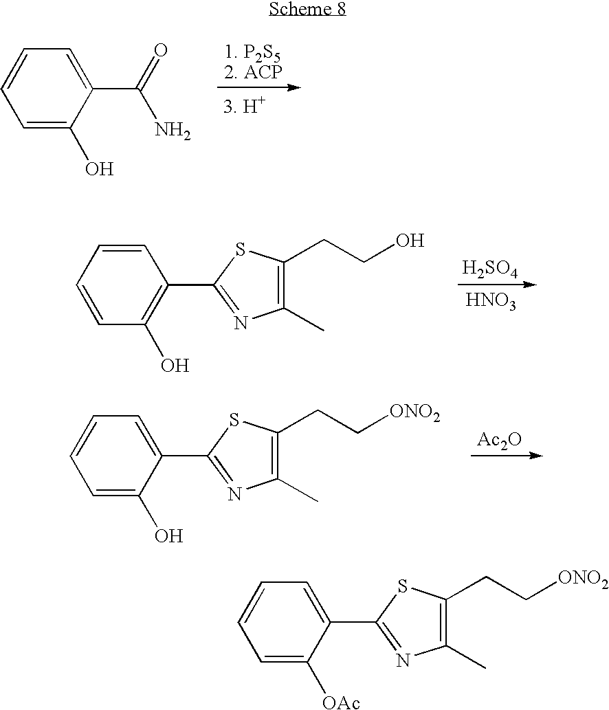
C1=C(O)C(C(=O)N)=CC=C1.C1=CC=CC(C2=NC(C)=C(CCO)S2)=C1O.[H2SO4].[HNO3].C1=C(O)C(C2=NC(C)=C(CC[ONO2])S2)=CC=C1.[Ac2O].C1=C([OAc])C(C2=NC(C)=C(CC[ONO2])S2)=CC=C1
